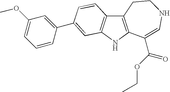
C12=C(NC3=C1C=CC(C1=CC(OC)=CC=C1)=C3)C(C(OCC)=O)=CNCC2
